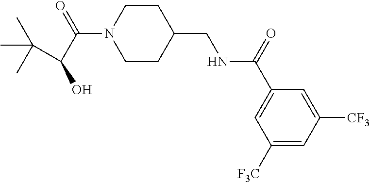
CC(C)(C)C(C(N1CCC(CNC(C2=CC([F3C])=CC([CF3])=C2)=O)CC1)=O)O
